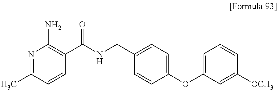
N1=C(C)C=CC(C(NCC2=CC=C(OC3=CC=CC([OCH3])=C3)C=C2)=O)=C1N
